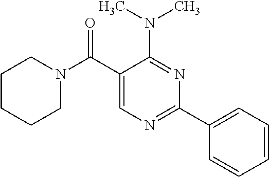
C1(C(N2CCCCC2)=O)=CN=C(C2=CC=CC=C2)N=C1N(C)C
